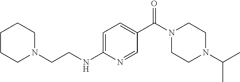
N1(CCNC2=CC=C(C(N3CCN(C(C)C)CC3)=O)C=N2)CCCCC1
